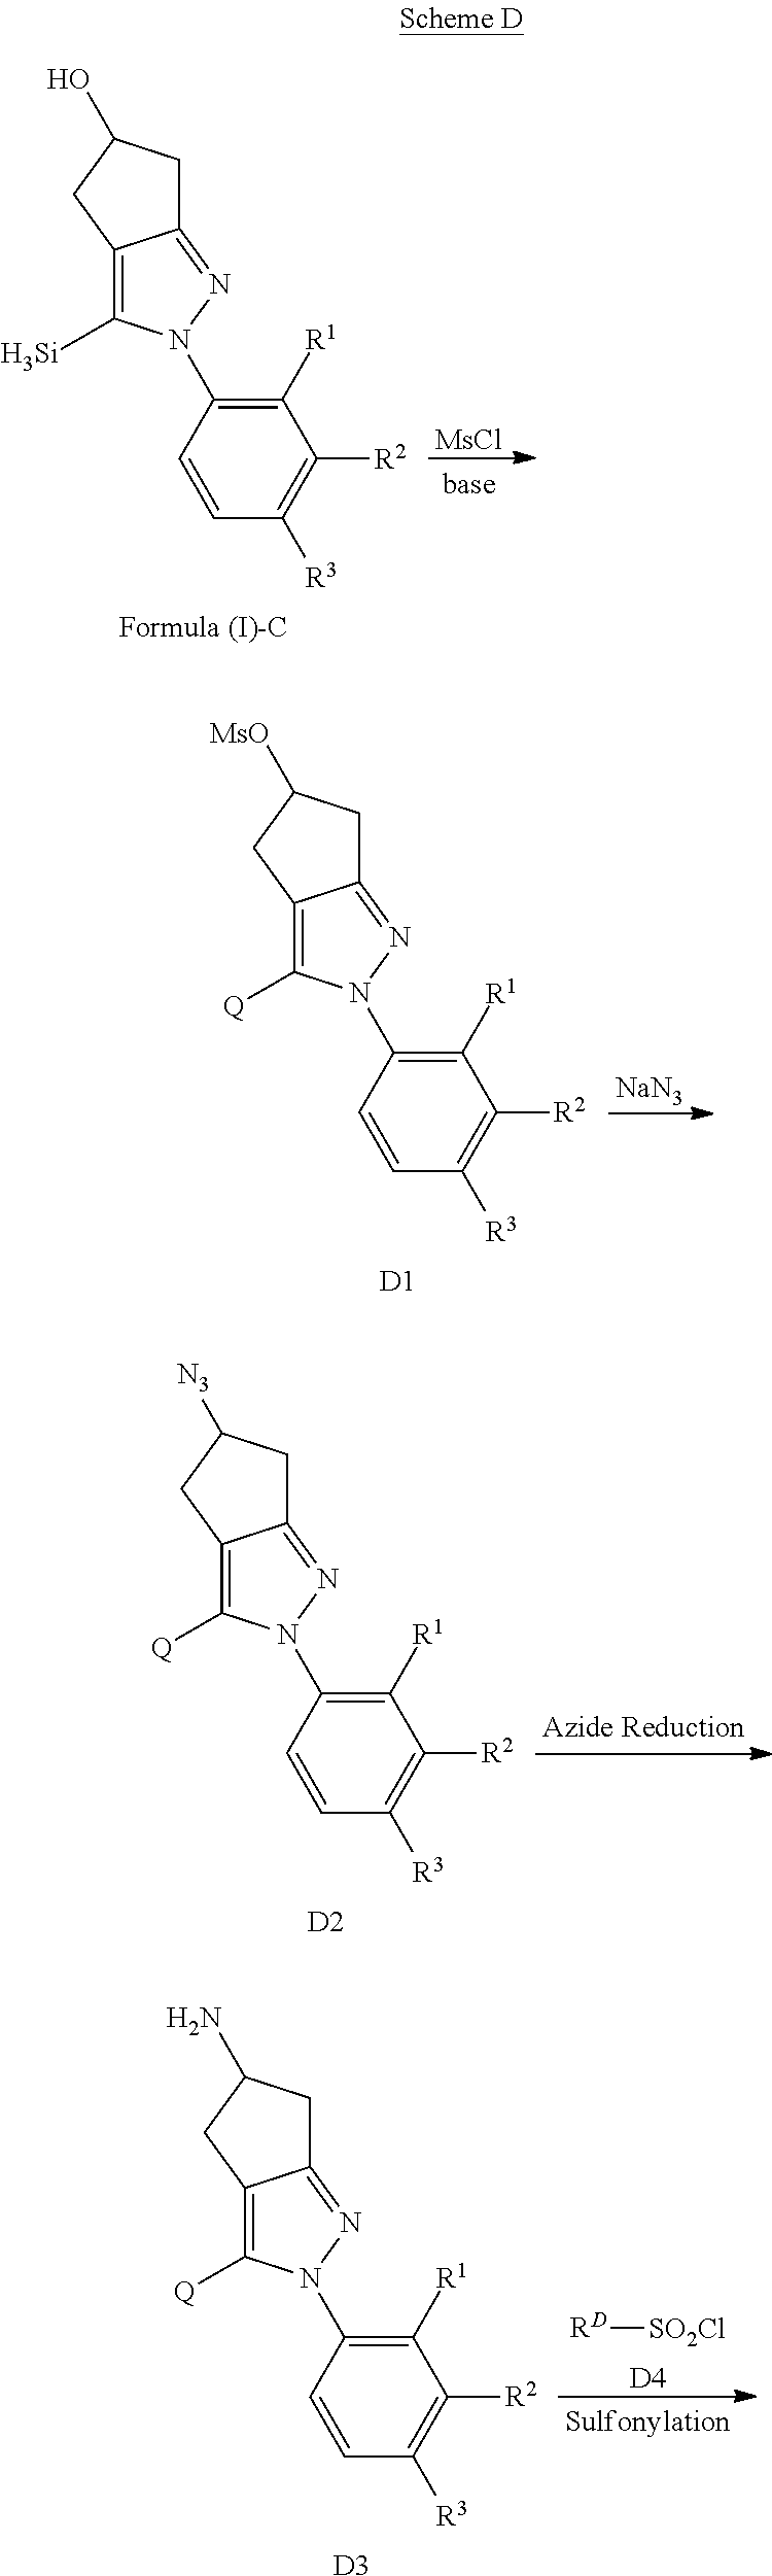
C12=NN(C3=C([R1])C([R2])=C([R3])C=C3)C([Si])=C1CC(O)C2.[MsCl].C12=NN(C3=C([R1])C([R2])=C([R3])C=C3)C([Q])=C1CC([MsO])C2.[D1].[NaN3].C12=NN(C3=C([R1])C([R2])=C([R3])C=C3)C([Q])=C1CC([N3])C2.[D2].C12=NN(C3=C([R1])C([R2])=C([R3])C=C3)C([Q])=C1CC(N)C2.[D3].[RD][SO2Cl].[D4]
